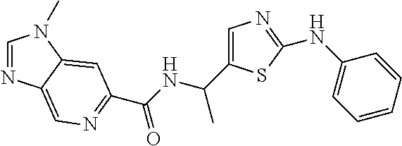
C1=NC2=CN=C(C(NC(C3=CN=C(NC4=CC=CC=C4)S3)C)=O)C=C2N1C
